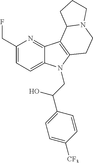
C1(CF)=CC=C2C(=N1)C1=C(N2CC(C2=CC=C([CF3])C=C2)O)CCN2C1CCC2
